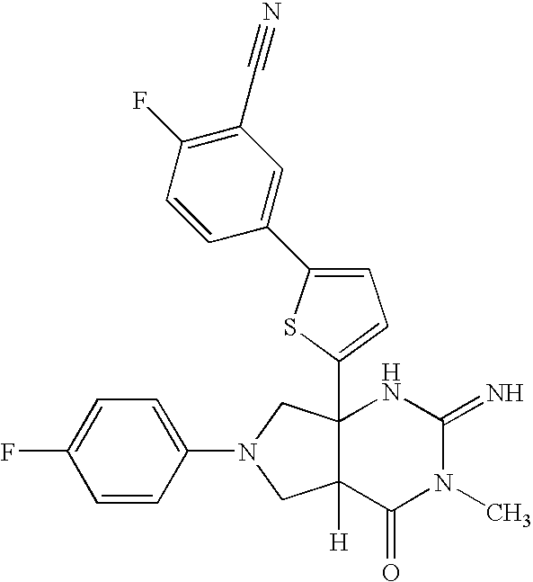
C12(C3=CC=C(C4=CC(C#N)=C(F)C=C4)S3)C([H])(C(=O)N(C)C(=N)N1)CN(C1=CC=C(F)C=C1)C2
